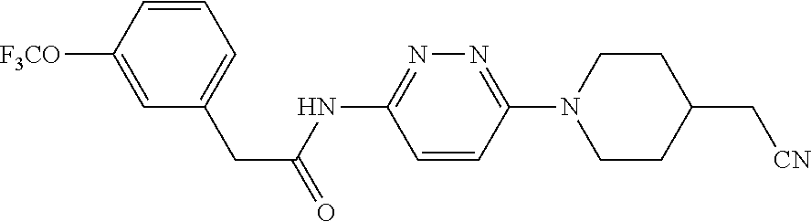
C1=C([F3CO])C=CC=C1CC(=O)NC1=NN=C(N2CCC(C[CN])CC2)C=C1
